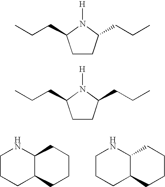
C1CCC2C(N1)CCCC2.C1CCC2C(N1)CCCC2.C1CC(CCC)N([H])C1CCC.C1CC(CCC)N([H])C1CCC
